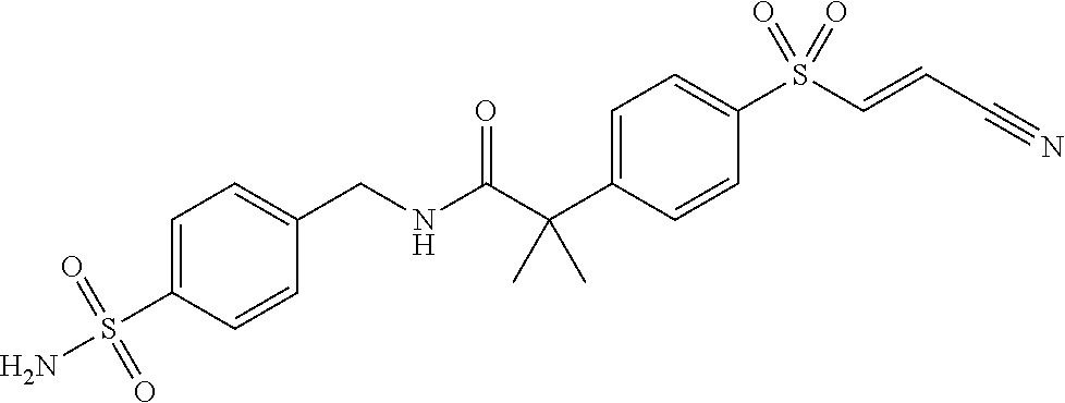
C1(CNC(C(C2=CC=C(S(C=CC#N)(=O)=O)C=C2)(C)C)=O)=CC=C(S(N)(=O)=O)C=C1
